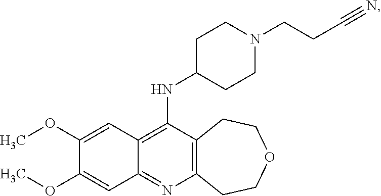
C12=C(N=C3C(=C1NC1CCN(CCC#N)CC1)C=C(OC)C(OC)=C3)CCOCC2
